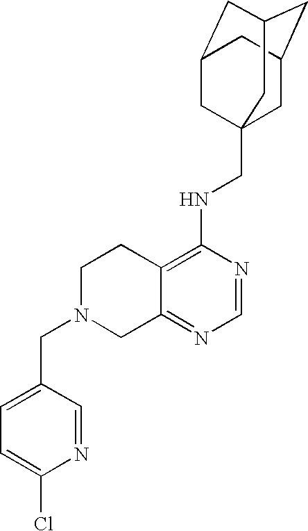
C12=C(NCC34CC5CC(CC(C3)C5)C4)N=CN=C1CN(CC1=CC=C(Cl)N=C1)CC2
